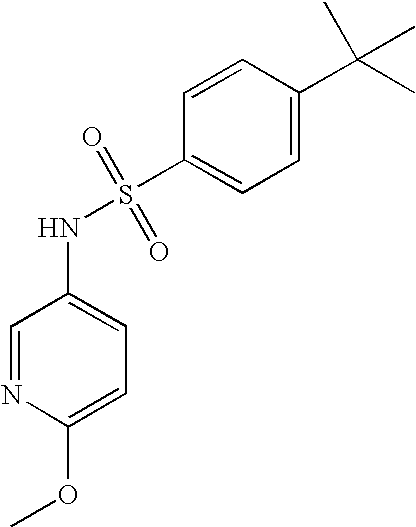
C1=C(OC)N=CC(NS(=O)(=O)C2=CC=C(C(C)(C)C)C=C2)=C1
